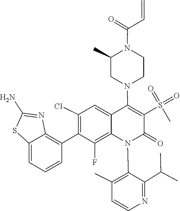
C1=CN=C(C(C)C)C(N2C(=O)C(S(=O)(C)=O)=C(N3CC(C)N(C(C=C)=O)CC3)C3=CC(Cl)=C(C4=C5N=C(N)SC5=CC=C4)C(F)=C23)=C1C
